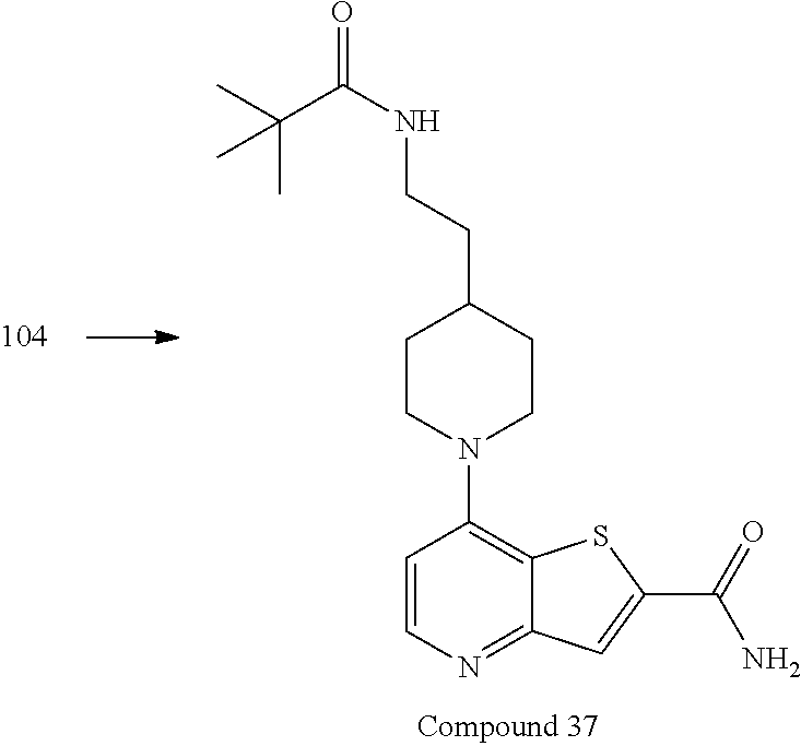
C1=CN=C2C(=C1N1CCC(CCNC(=O)C(C)(C)C)CC1)SC(C(=O)N)=C2
